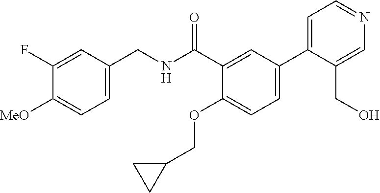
C1=C(CNC(C2=CC(C3=CC=NC=C3CO)=CC=C2OCC2CC2)=O)C=C(F)C([MeO])=C1
